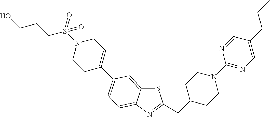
S1C2=CC(C3=CCN(S(CCCO)(=O)=O)CC3)=CC=C2N=C1CC1CCN(C2=NC=C(CCC)C=N2)CC1
